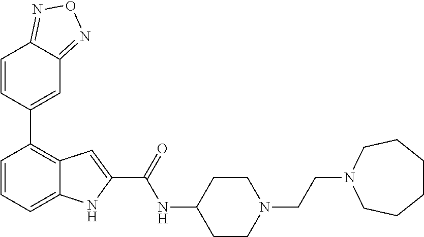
C1=CC=C2C(=C1C1=CC3=NON=C3C=C1)C=C(C(=O)NC1CCN(CCN3CCCCCC3)CC1)N2
